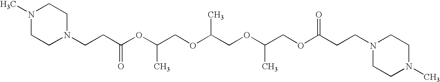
N1(CCC(OC(COC(COC(COC(CCN2CCN(C)CC2)=O)C)C)C)=O)CCN(C)CC1
